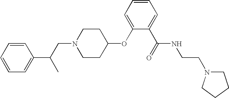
C1=CC=CC=C1C(CN1CCC(OC2=CC=CC=C2C(=O)NCCN2CCCC2)CC1)C
